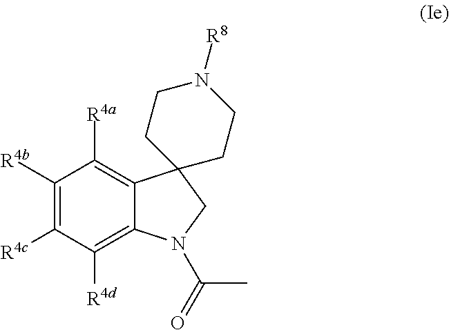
C1([R4b])=C([R4c])C([R4d])=C2C(=C1[R4a])C1(CN2C(C)=O)CCN([R8])CC1
